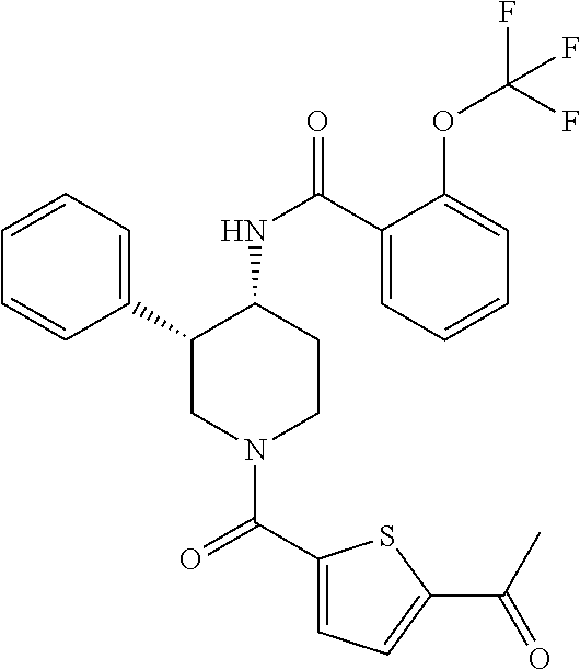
C1=CC=C(C2CN(C(C3=CC=C(C(C)=O)S3)=O)CCC2NC(=O)C2=CC=CC=C2OC(F)(F)F)C=C1
